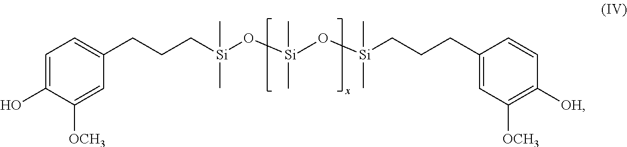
C([Si](O[Si](O[Si](CCCC1=CC([OCH3])=C([OH])C=C1)(C)C)(C)C)(C)C)CCC1=CC=C(O)C([OCH3])=C1
